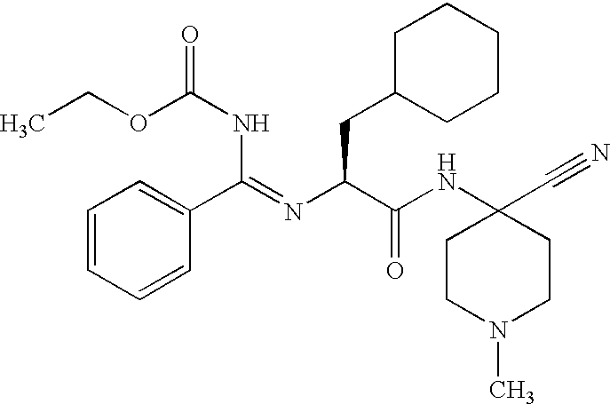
C1=CC=CC(C(NC(OCC)=O)=NC(CC2CCCCC2)C(NC2(C#N)CCN(C)CC2)=O)=C1
